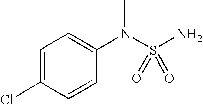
C1=C(Cl)C=CC(N(S(N)(=O)=O)C)=C1
